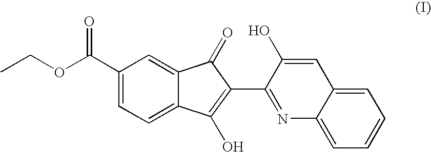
C1(C(OCC)=O)=CC=C2C(=C1)C(=O)C(C1=NC3=CC=CC=C3C=C1O)=C2O
